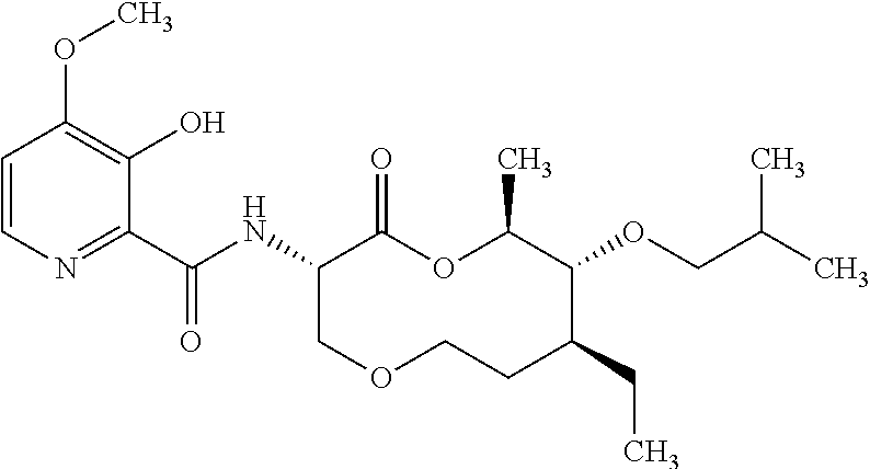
C1(C(NC2C(=O)OC(C)C(OCC(C)C)C(CC)CCOC2)=O)=NC=CC(OC)=C1O
